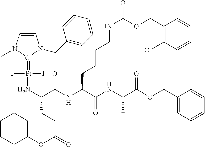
C1=CN(C)C(=[Pt](I)(I)NC(C(NC(C(NC(C(OCC2=CC=CC=C2)=O)C)=O)CCCCNC(=O)OCC2=C(Cl)C=CC=C2)=O)CCC(=O)OC2CCCCC2)N1CC1=CC=CC=C1
